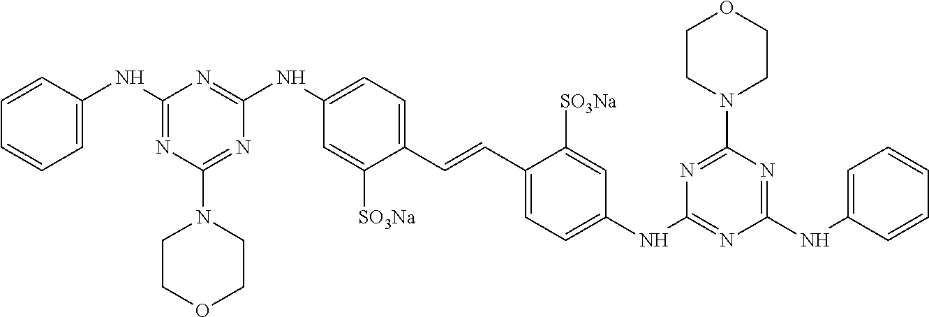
C1=C(NC2=NC(N3CCOCC3)=NC(NC3=CC=C(C=CC4=CC=C(NC5=NC(NC6=CC=CC=C6)=NC(N6CCOCC6)=N5)C=C4[SO3Na])C([SO3Na])=C3)=N2)C=CC=C1
